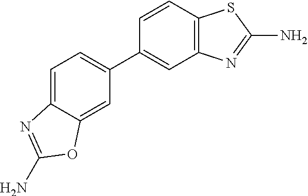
C1=C2C(=CC(C3=CC4=C(C=C3)SC(N)=N4)=C1)OC(N)=N2
